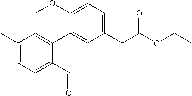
C1(C)=CC=C(C=O)C(C2=CC(CC(OCC)=O)=CC=C2OC)=C1
